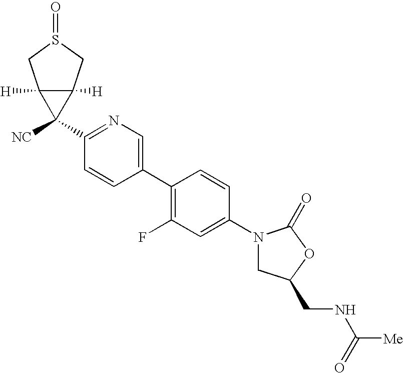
C1(N2CC(CNC([Me])=O)OC2=O)=CC(F)=C(C2=CN=C(C3([NC])C4([H])C3([H])CS(=O)C4)C=C2)C=C1
